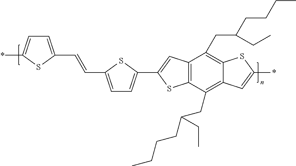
C1=C(C=CC2=CC=C(C3=CC4=C(C(CC(CCCC)CC)=C5C(=C4CC(CCCC)CC)SC(*)=C5)S3)S2)SC(*)=C1
